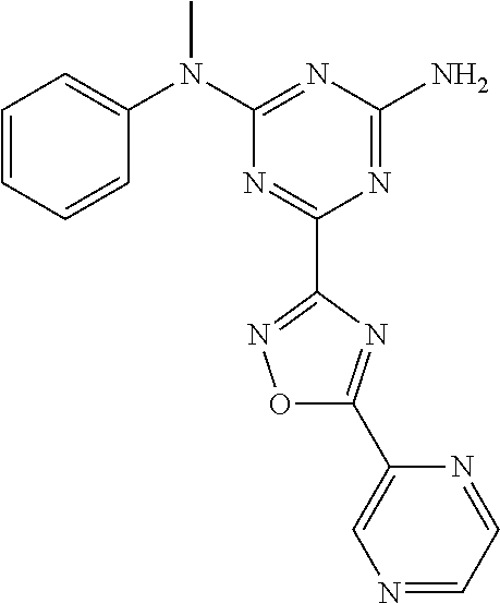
C1=CC=CC(N(C2=NC(N)=NC(C3=NOC(C4=CN=CC=N4)=N3)=N2)C)=C1
